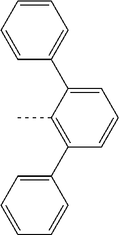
C1=CC=CC=C1C1=CC=CC(C2=CC=CC=C2)=C1C
